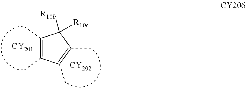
[CY201].[CY202].C1(C)=C(C)C(C)=C(C)C1([R10c])[R10b]
